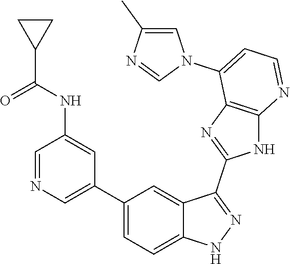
C1=NC=C(C2=CC=C3C(=C2)C(C2=NC4=C(N2)N=CC=C4N2C=C(C)N=C2)=NN3)C=C1NC(C1CC1)=O
